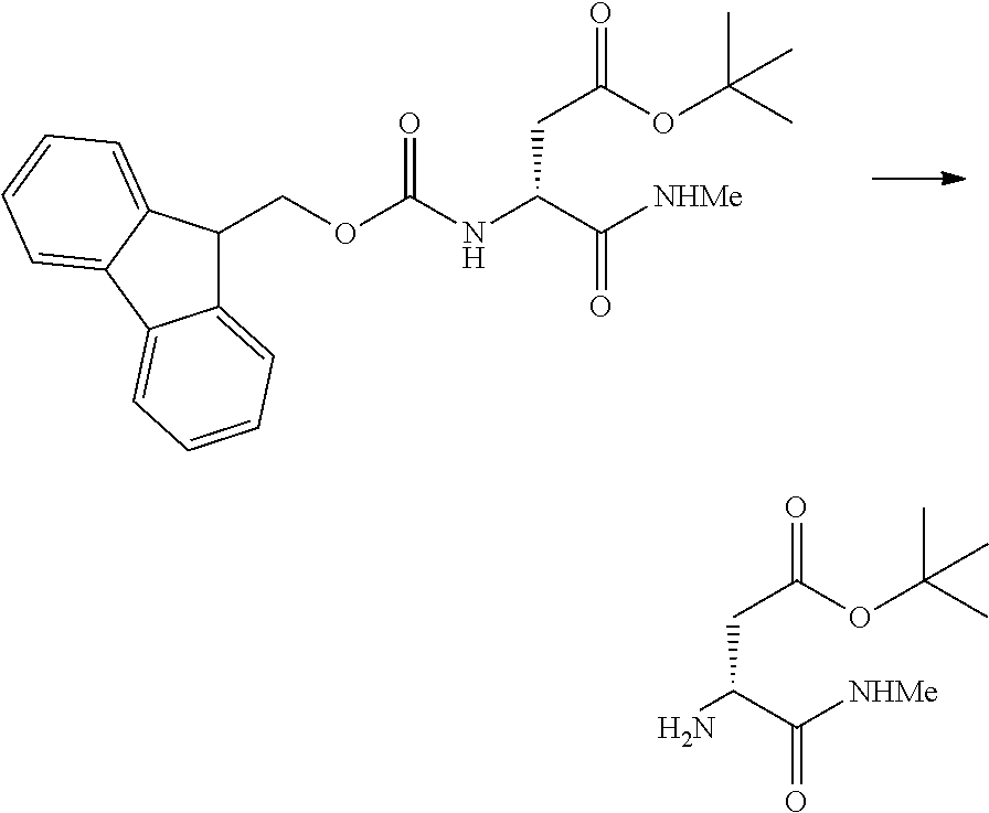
C(C(OC(C)(C)C)=O)C(C([NHMe])=O)NC(OCC1C2=CC=CC=C2C2=CC=CC=C21)=O.C(C(OC(C)(C)C)=O)C(C([NHMe])=O)N
